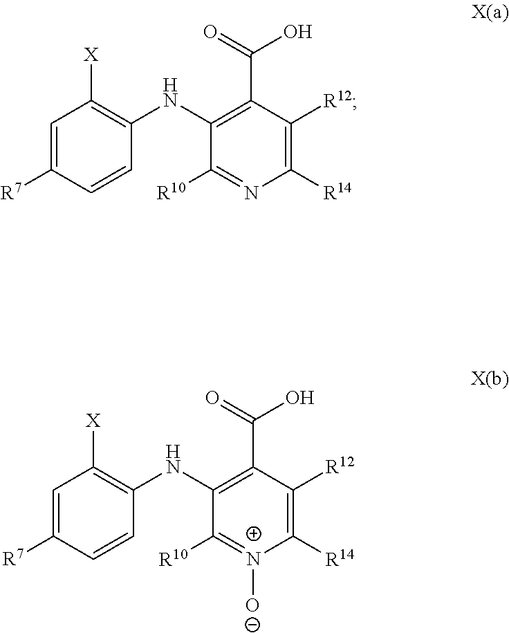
C1(NC2=C([X])C=C([R7])C=C2)=C(C(=O)O)C([R12])=C([R14])N=C1[R10].C1(NC2=C([X])C=C([R7])C=C2)=C(C(=O)O)C([R12])=C([R14])[N+]([O-])=C1[R10]
